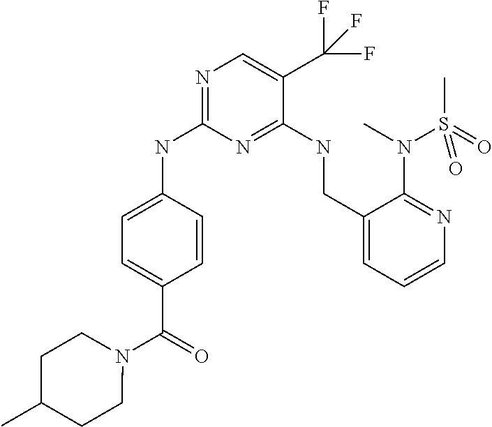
N1=C(NC2=CC=C(C(=O)N3CCC(C)CC3)C=C2)N=C(NCC2=CC=CN=C2N(C)S(C)(=O)=O)C(C(F)(F)F)=C1
